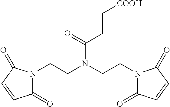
N1(CCN(CCN2C(=O)C=CC2=O)C(CC[COOH])=O)C(=O)C=CC1=O
